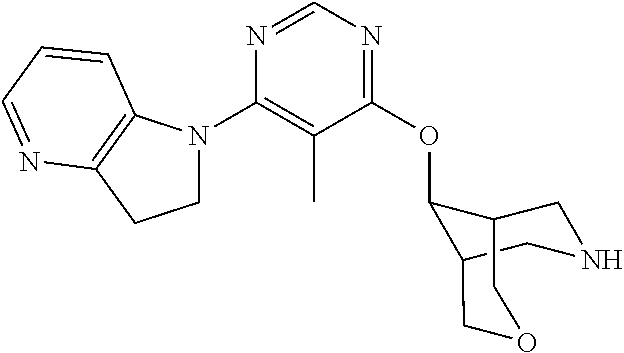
C1(OC2C3CNCC2COC3)=NC=NC(N2CCC3=C2C=CC=N3)=C1C
